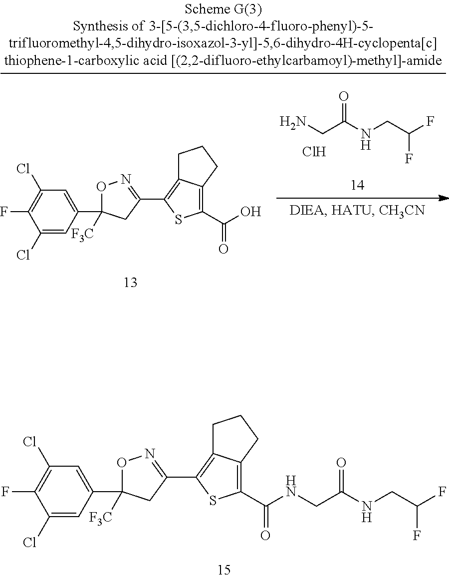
C1(Cl)=CC(C2([F3C])ON=C(C3=C4C(=C(C(=O)NCC(=O)NCC(F)F)S3)CCC4)C2)=CC(Cl)=C1F.C1(C2=CC(Cl)=C(F)C(Cl)=C2)([F3C])ON=C(C2=C3C(=C(C(=O)O)S2)CCC3)C1.NCC(NCC(F)F)=O.Cl
